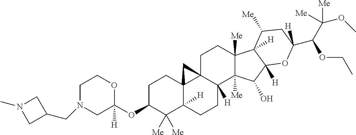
C1N(CC2CN(C)C2)CC(OC2C([Me])([Me])C3([H])C4(CC2)C2(C([H])(CC3)C3([Me])C([Me])(CC2)C2([H])C([H])(C3O)OC(C(C([Me])([Me])OC)OCC)([H])CC2[Me])C4)([H])OC1
